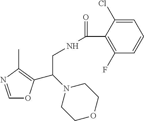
C1=NC(C)=C(C(N2CCOCC2)CNC(=O)C2=C(F)C=CC=C2Cl)O1
